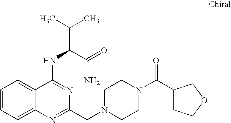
C1=CC=C2C(=C1)C(NC(C(C)C)C(=O)N)=NC(CN1CCN(C(C3CCOC3)=O)CC1)=N2
